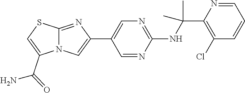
C1(C2=CN=C(NC(C)(C)C3=C(Cl)C=CC=N3)N=C2)=CN2C(=N1)SC=C2C(N)=O
